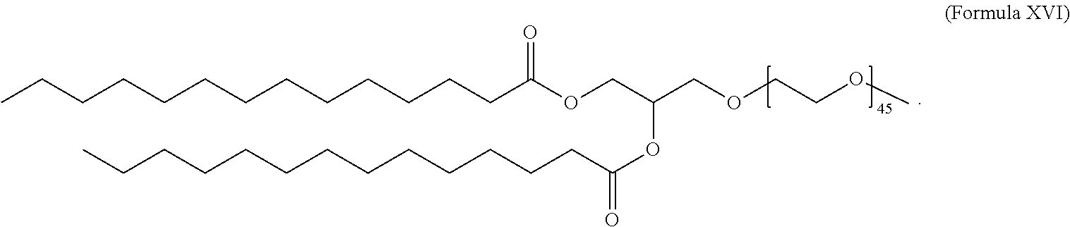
C(CCCCCCCCC(OCC(COCCOC)OC(CCCCCCCCCCCCC)=O)=O)CCCC
